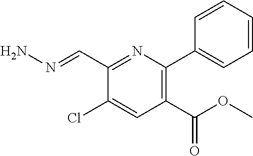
C1(C=NN)=NC(C2=CC=CC=C2)=C(C(OC)=O)C=C1Cl
